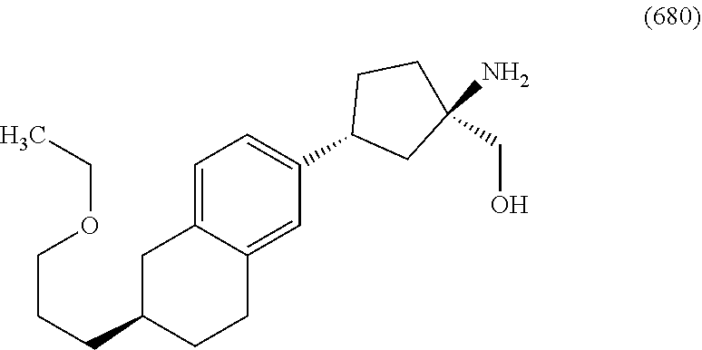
C1C(CCCOCC)CCC2=CC(C3CC(N)(CO)CC3)=CC=C12
